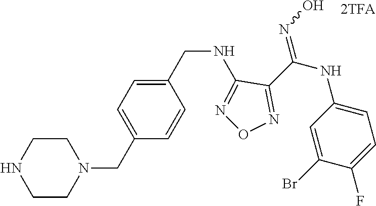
C(NC1=NON=C1C(NC1=CC=C(F)C(Br)=C1)=NO)C1=CC=C(CN2CCNCC2)C=C1
